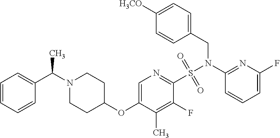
C1=C(OC2CCN(C(C3=CC=CC=C3)C)CC2)C(C)=C(F)C(S(=O)(=O)N(C2=NC(F)=CC=C2)CC2=CC=C([H3CO])C=C2)=N1
